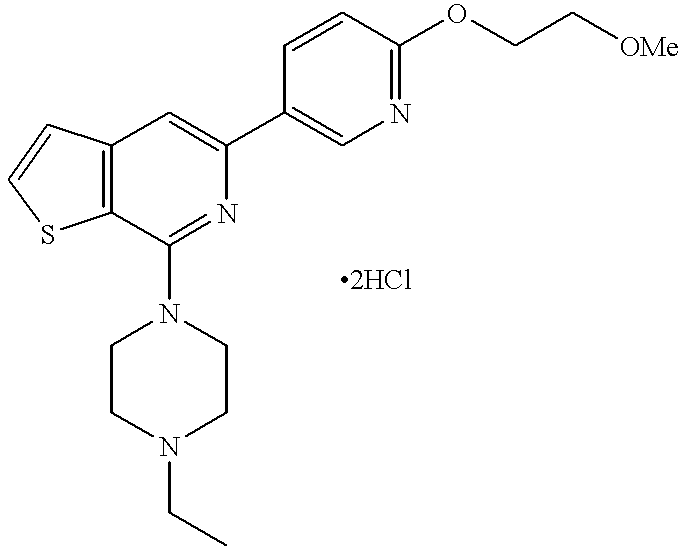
C12=C(C(N3CCN(CC)CC3)=NC(C3=CN=C(OCC[OMe])C=C3)=C1)SC=C2
